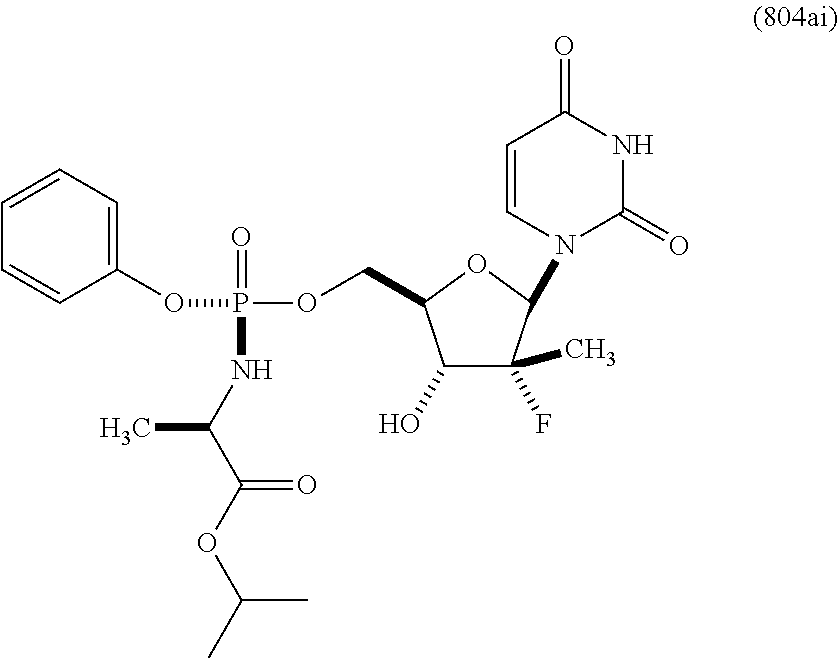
C1(O)C(F)(C)C(N2C(=O)NC(=O)C=C2)OC1COP(OC1=CC=CC=C1)(=O)NC(C(OC(C)C)=O)C
